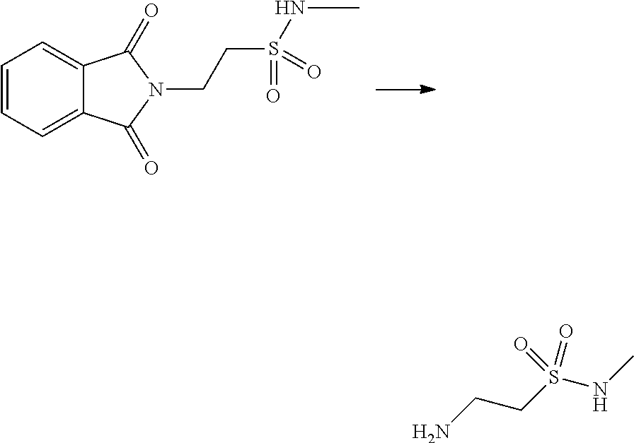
C1=CC=C2C(=C1)C(=O)N(CCS(=O)(NC)=O)C2=O.NCCS(NC)(=O)=O
